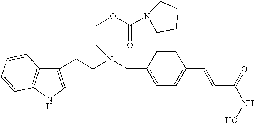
C1(CN(CCC2=CNC3=C2C=CC=C3)CCOC(N2CCCC2)=O)=CC=C(C=CC(NO)=O)C=C1
